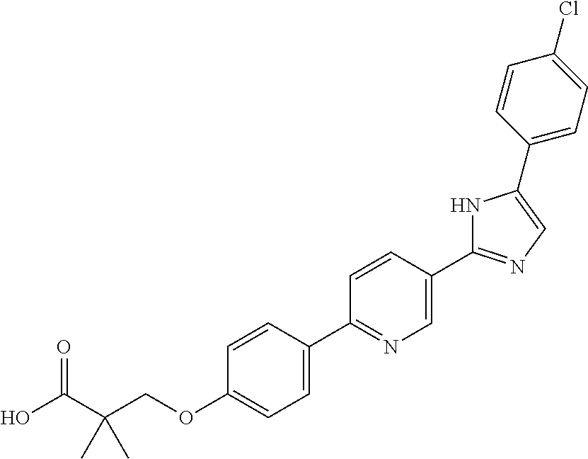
OC(C(COC1=CC=C(C2=NC=C(C3=NC=C(C4=CC=C(Cl)C=C4)N3)C=C2)C=C1)(C)C)=O
